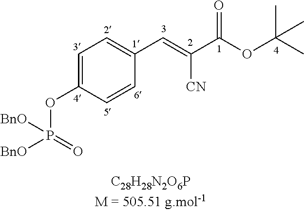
C1(C=C(C(OC(C)(C)C)=O)[CN])=CC=C(OP([BnO])(=O)[BnO])C=C1
